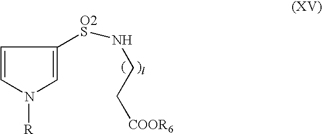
C1=CN([R])C=C1[O2S]NCC[COOR6]
